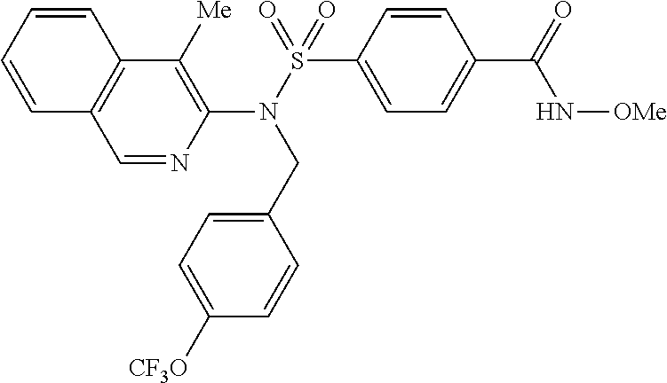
C1=NC(N(S(=O)(C2=CC=C(C(=O)N[OMe])C=C2)=O)CC2=CC=C([CF3O])C=C2)=C([Me])C2=C1C=CC=C2
